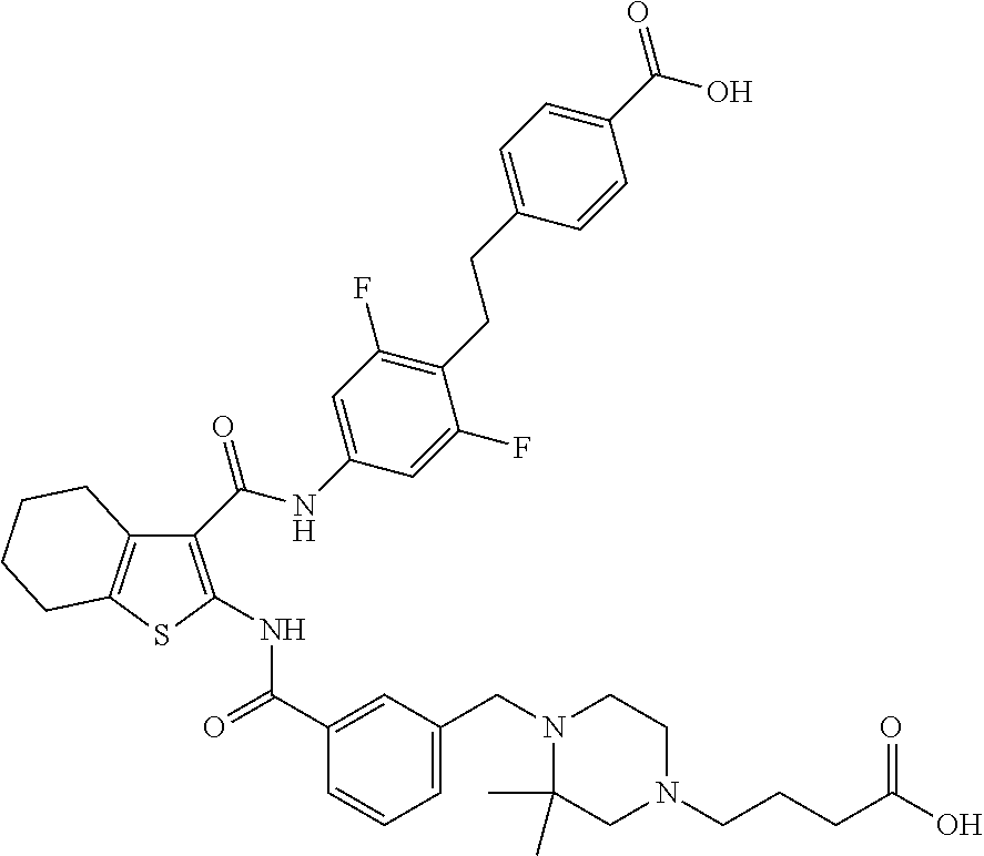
C1(C(NC2=CC(F)=C(CCC3=CC=C(C(O)=O)C=C3)C(F)=C2)=O)=C(NC(C2=CC(CN3C(C)(C)CN(CCCC(O)=O)CC3)=CC=C2)=O)SC2=C1CCCC2
